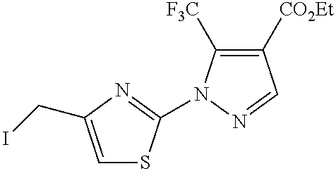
C1([CO2Et])=C([F3C])N(C2=NC(CI)=CS2)N=C1
